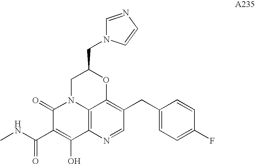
C1=NC2=C3C(=C1CC1=CC=C(F)C=C1)OC(CN1C=NC=C1)CN3C(=O)C(C(NC)=O)=C2O
